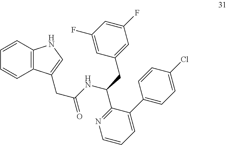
C1=CC2=C(C=C1)C(CC(NC(C1=NC=CC=C1C1=CC=C(Cl)C=C1)CC1=CC(F)=CC(F)=C1)=O)=CN2
